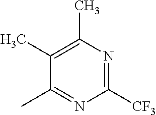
C1([CF3])=NC(C)=C(C)C(C)=N1
